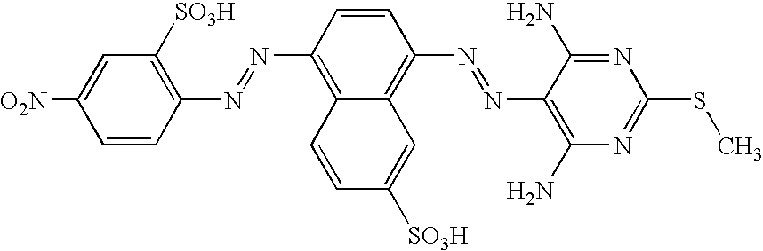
C1(N=NC2=C3C(=C(N=NC4=C(N)N=C(SC)N=C4N)C=C2)C=C([SO3H])C=C3)=C([SO3H])C=C([O2N])C=C1
